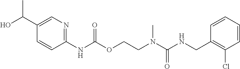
C1=CC(CNC(N(CCOC(NC2=NC=C(C(C)O)C=C2)=O)C)=O)=C(Cl)C=C1
